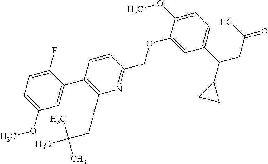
C1=C(F)C(C2=C(CC(C)(C)C)N=C(COC3=CC(C(CC(O)=O)C4CC4)=CC=C3OC)C=C2)=CC(OC)=C1
